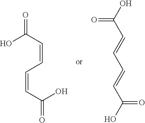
OC(C=CC=CC(O)=O)=O.C(C(=O)O)=CC=CC(O)=O
